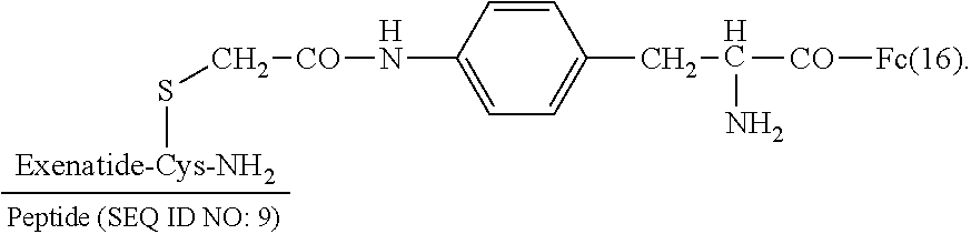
C([CO]NC1=CC=C(CC(N)[CO][Fc(16)])C=C1)S[Exenatide-Cys-NH2]
